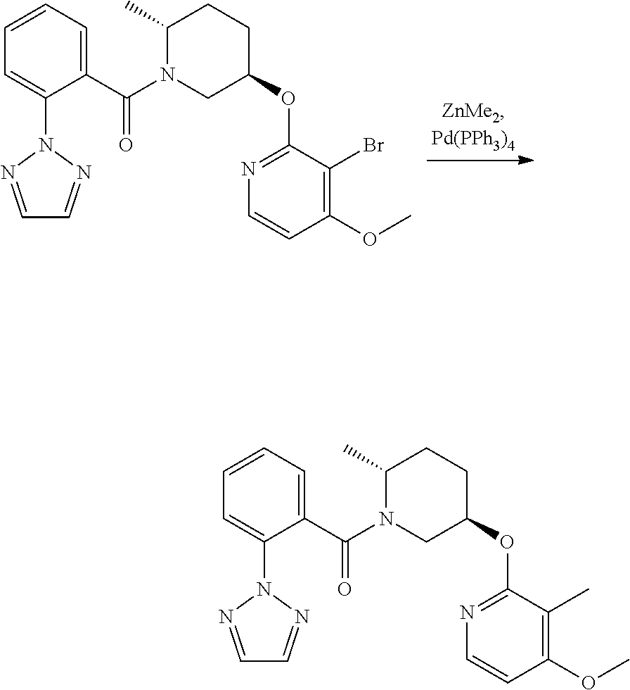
C1=CC=C(C(N2CC(OC3=NC=CC(OC)=C3Br)CCC2C)=O)C(N2N=CC=N2)=C1.C1=CC=C(C(N2CC(OC3=NC=CC(OC)=C3C)CCC2C)=O)C(N2N=CC=N2)=C1
